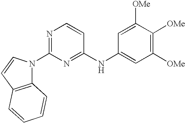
C1([OMe])=C([OMe])C=C(NC2=NC(N3C4=C(C=C3)C=CC=C4)=NC=C2)C=C1[OMe]
